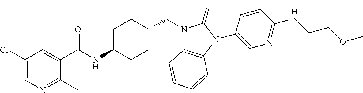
C1(Cl)=CN=C(C)C(C(NC2CCC(CN3C4=C(N(C5=CN=C(NCCOC)C=C5)C3=O)C=CC=C4)CC2)=O)=C1
